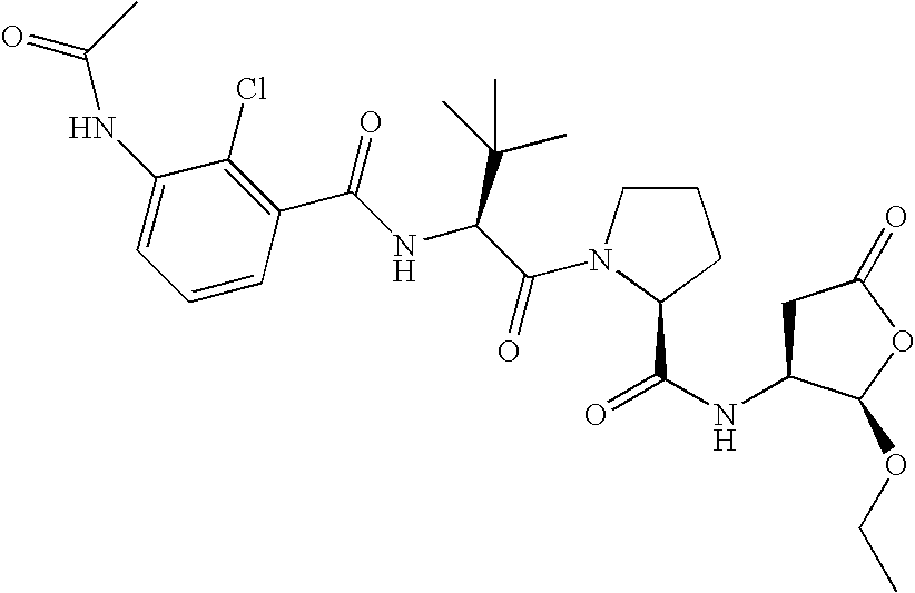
C1C(NC(=O)C2N(C(C(NC(C3=C(Cl)C(NC(=O)C)=CC=C3)=O)C(C)(C)C)=O)CCC2)C(OCC)OC1=O
